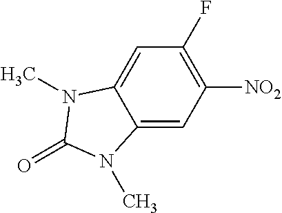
C12=CC([NO2])=C(F)C=C1N(C)C(=O)N2C
